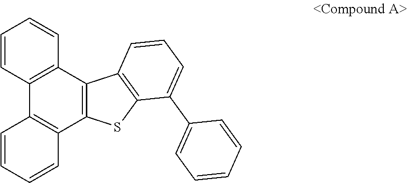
C1=CC2=C(C=C1)C1=C(C3=C2C=CC=C3)SC2=C1C=CC=C2C1=CC=CC=C1
